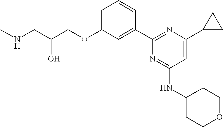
C1=C(OCC(CNC)O)C=C(C2=NC(C3CC3)=CC(NC3CCOCC3)=N2)C=C1
